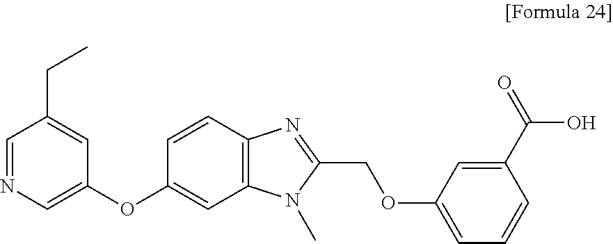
C1=NC=C(OC2=CC3=C(C=C2)N=C(COC2=CC=CC(C(O)=O)=C2)N3C)C=C1CC
